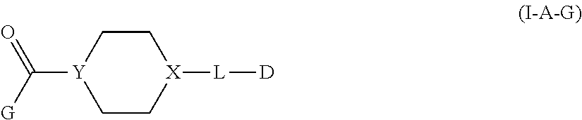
C1C[X]([L][D])CC[Y]1C(=O)[G]
